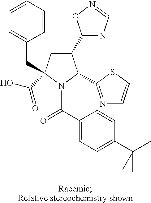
C1(C2=NC=NO2)CC(CC2=CC=CC=C2)(C(O)=O)N(C(C2=CC=C(C(C)(C)C)C=C2)=O)C1C1=NC=CS1
